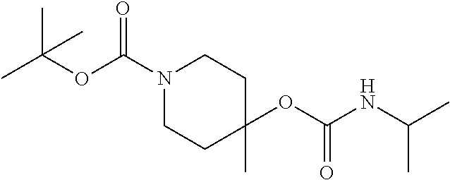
N1(C(OC(C)(C)C)=O)CCC(OC(NC(C)C)=O)(C)CC1
